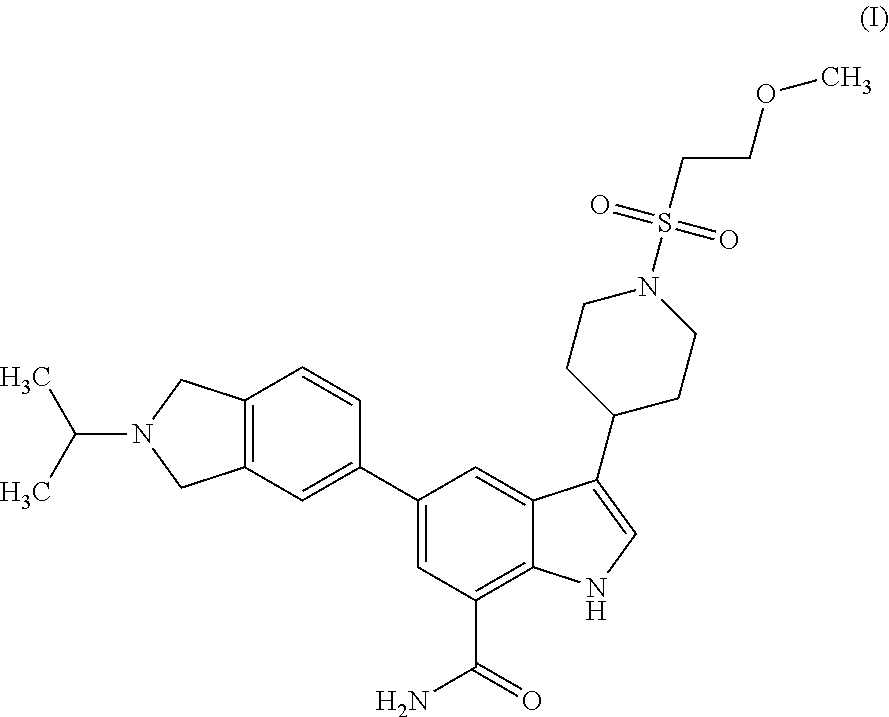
C12=C(C=C(C3=CC(C(=O)N)=C4C(=C3)C(C3CCN(S(CCOC)(=O)=O)CC3)=CN4)C=C1)CN(C(C)C)C2
